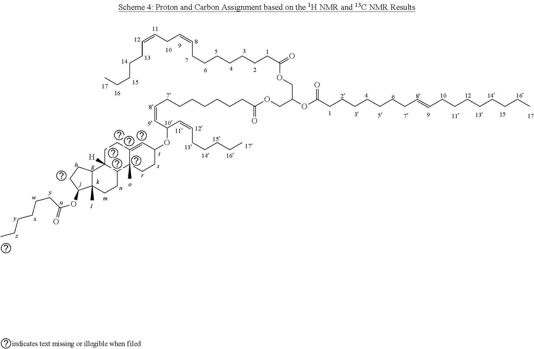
C1C2([H])C(C3(C)C(=CC(OC(C=CCCCCC)C=CCCCCCCCC(OCC(OC(CCCCCCCC=CCCCCCCCC)=O)COC(CCCCCCCC=CCC=CCCCCC)=O)=O)CC3)C1)CCC1(C)C2CCC1OC(=O)CCCCCC
